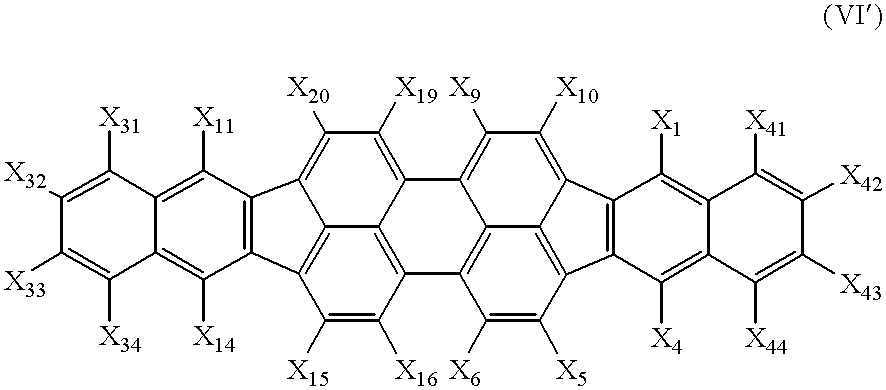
C12=C(C([X11])=C3C(=C1[X14])C([X34])=C([X33])C([X32])=C3[X31])C1=C([X20])C([X19])=C3C4=C(C([X16])=C([X15])C2=C14)C1=C2C3=C([X9])C([X10])=C3C4=C(C(=C23)C([X5])=C1[X6])C([X4])=C1C(=C4[X1])C([X41])=C([X42])C([X43])=C1[X44]
